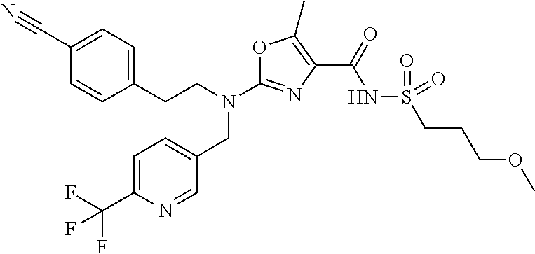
N(C1=NC(C(=O)NS(=O)(=O)CCCOC)=C(C)O1)(CC1=CC=C(C(F)(F)F)N=C1)CCC1=CC=C(C#N)C=C1
